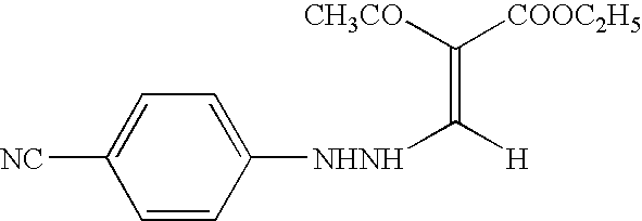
C1=CC([NHNH]C([H])=C([CH3CO])[COOC2H5])=CC=C1[NC]
